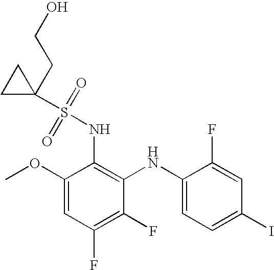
C1(OC)=CC(F)=C(F)C(NC2=CC=C(I)C=C2F)=C1NS(=O)(=O)C1(CCO)CC1
